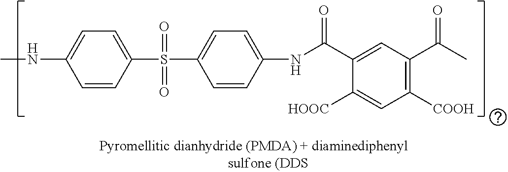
CNC1=CC=C(S(C2=CC=C(NC(=O)C3=CC(C(=O)C)=C([COOH])C=C3[HOOC])C=C2)(=O)=O)C=C1
